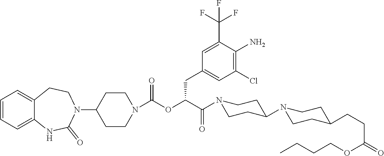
C1=CC=C2C(=C1)CCN(C1CCN(C(OC(C(N3CCC(N4CCC(CCC(OCCCC)=O)CC4)CC3)=O)CC3=CC(Cl)=C(N)C(C(F)(F)F)=C3)=O)CC1)C(=O)N2
